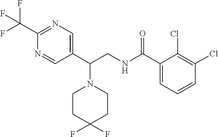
C1(C(F)(F)F)=NC=C(C(CNC(C2=CC=CC(Cl)=C2Cl)=O)N2CCC(F)(F)CC2)C=N1
